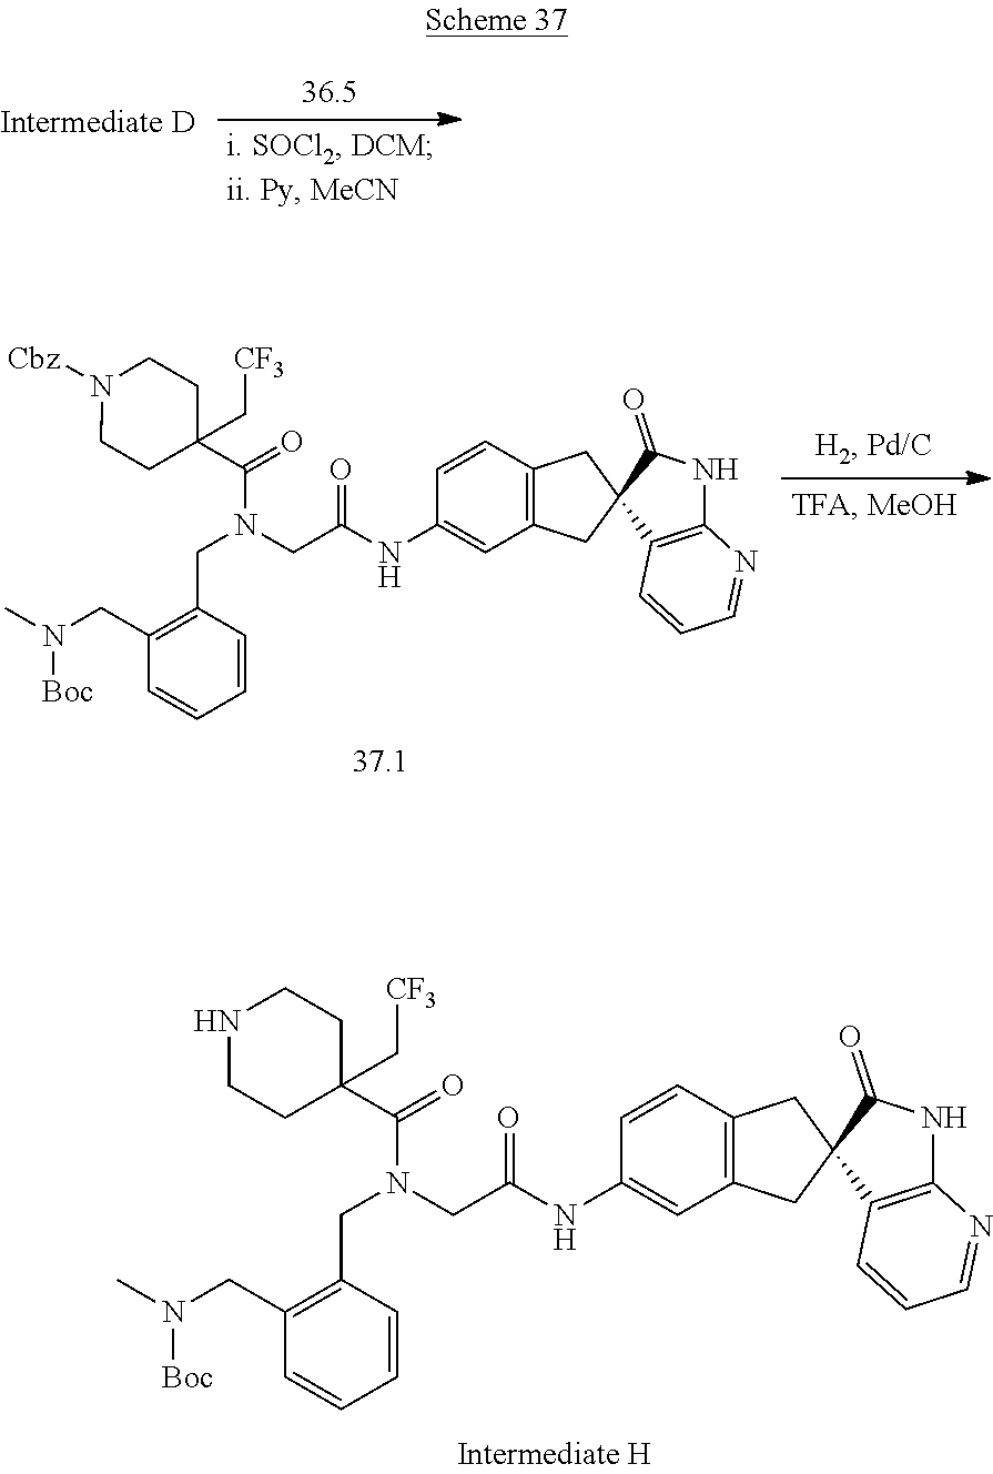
N1CCC(C(=O)N(CC(NC2=CC3=C(C=C2)CC2(C3)C3=C(NC2=O)N=CC=C3)=O)CC2=C(CN(C)[Boc])C=CC=C2)(C[CF3])CC1.N1([Cbz])CCC(C(=O)N(CC(NC2=CC3=C(C=C2)CC2(C3)C3=C(NC2=O)N=CC=C3)=O)CC2=C(CN(C)[Boc])C=CC=C2)(C[CF3])CC1
